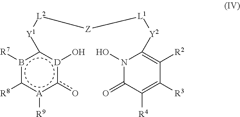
b1([R7])c([R8])[A]([R9])c(o)[D](O)c1[Y1][L2][Z][L1][Y2]C1=C([R2])C([R3])=C([R4])C(=O)N1O
